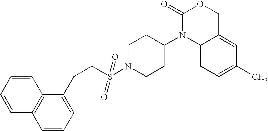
C1(=O)N(C2CCN(S(=O)(=O)CCC3=CC=CC4=C3C=CC=C4)CC2)C2=CC=C(C)C=C2CO1
